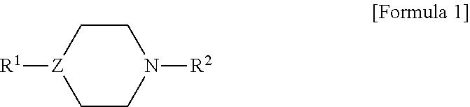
C1C[Z]([R1])CCN1[R2]
